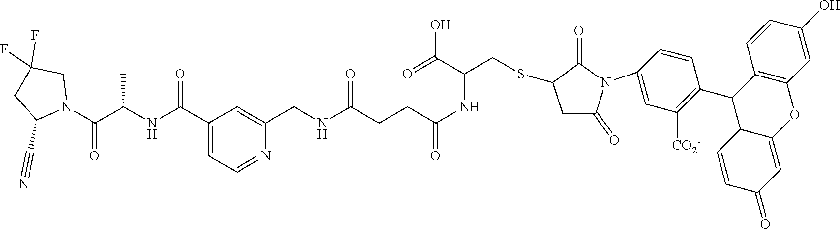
C1(C(NC(C(N2CC(F)(F)CC2C#N)=O)C)=O)=CC=NC(CNC(CCC(NC(C(O)=O)CSC2C(=O)N(C3=CC([CO2-])=C(C4C5C(=CC(=O)C=C5)OC5=C4C=CC(O)=C5)C=C3)C(=O)C2)=O)=O)=C1
